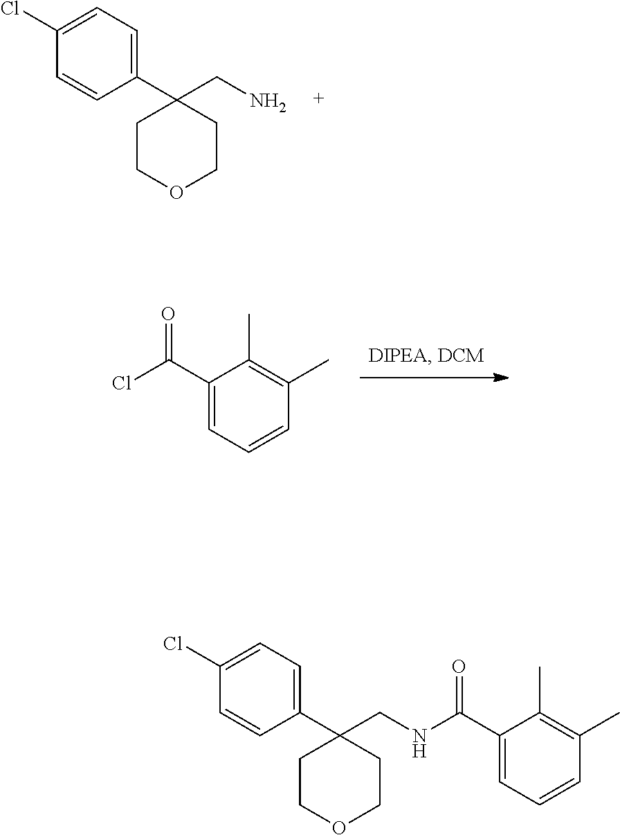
C1(C(NCC2(C3=CC=C(Cl)C=C3)CCOCC2)=O)=CC=CC(C)=C1C.NCC1(C2=CC=C(Cl)C=C2)CCOCC1.C1(C(Cl)=O)=CC=CC(C)=C1C
